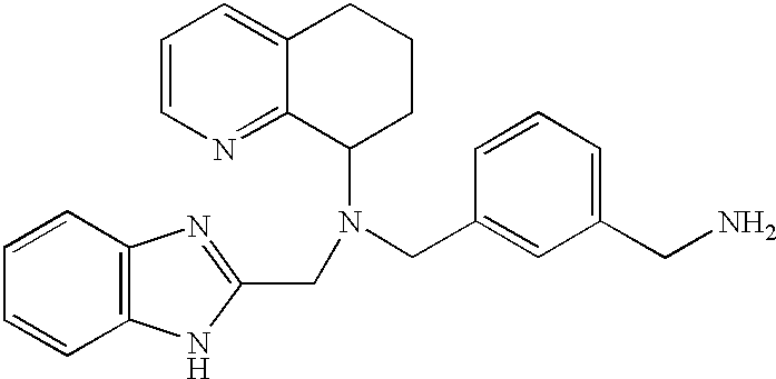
C1=CN=C2C(=C1)CCCC2N(CC1=NC2=C(N1)C=CC=C2)CC1=CC(CN)=CC=C1
